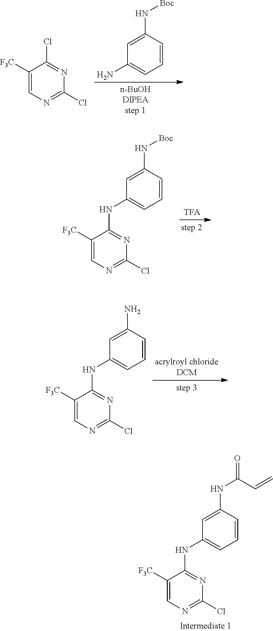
C1([F3C])=CN=C(Cl)N=C1Cl.[Boc]NC1=CC(N)=CC=C1.[Boc]NC1=CC(NC2=NC(Cl)=NC=C2[F3C])=CC=C1.NC1=CC(NC2=NC(Cl)=NC=C2[F3C])=CC=C1.N(C1=CC(NC2=NC(Cl)=NC=C2[F3C])=CC=C1)C(=O)C=C
